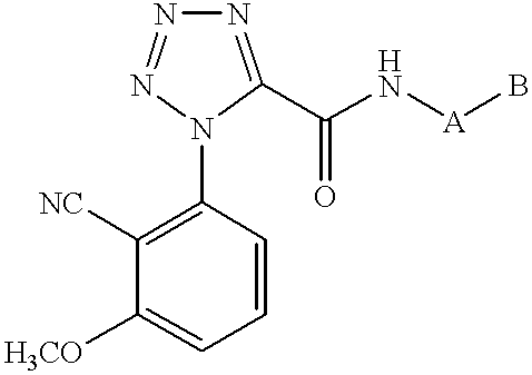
N1=C(C(N[A]B)=O)N(C2=C([NC])C([H3CO])=CC=C2)N=N1
